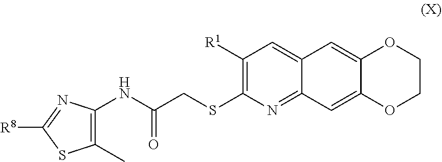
C1(C)=C(NC(CSC2=C([R1])C=C3C(=N2)C=C2C(=C3)OCCO2)=O)N=C([R8])S1
